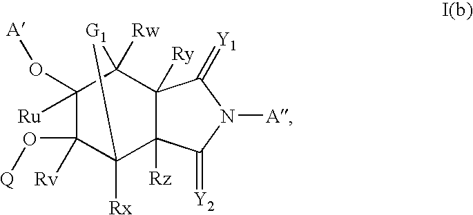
C1(O[Q])([Rv])C2([Rx])C3([Rz])C([Ry])(C([Rw])(C1(O[A])[Ru])[G1]2)C(=[Y1])N([A])C3=[Y2]
